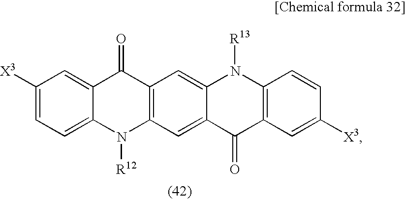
C1([X3])=CC=C2C(=C1)C(=O)C1=C(N2[R12])C=C2C(=C1)N([R13])C1=C(C2=O)C=C([X3])C=C1
